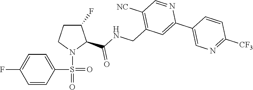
C1(F)CCN(S(=O)(=O)C2=CC=C(F)C=C2)C1C(NCC1=C([NC])C=NC(C2=CN=C([CF3])C=C2)=C1)=O
